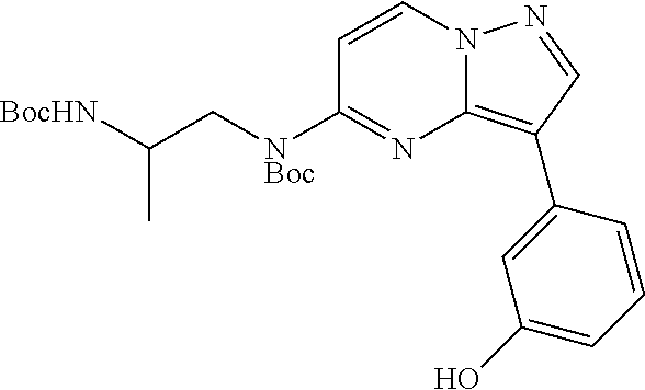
C12=C(C3=CC(O)=CC=C3)C=NN1C=CC([NBoc]CC([BocHN])C)=N2
